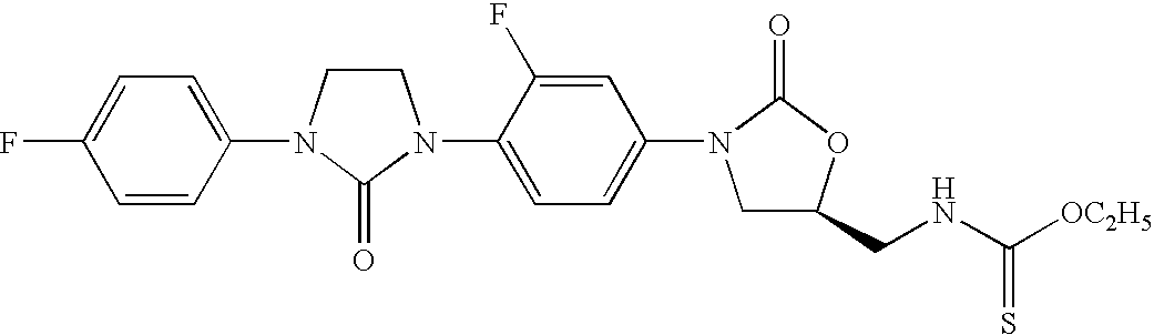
C1CN(C2=CC=C(F)C=C2)C(=O)N1C1=CC=C(N2CC(CNC([OC2H5])=S)OC2=O)C=C1F
